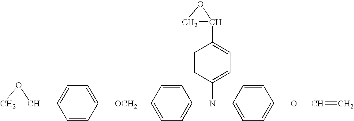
C1C(C2=CC=C([OCH2]C3=CC=C(N(C4=CC=C(OC=C)C=C4)C4=CC=C(C5CO5)C=C4)C=C3)C=C2)O1
